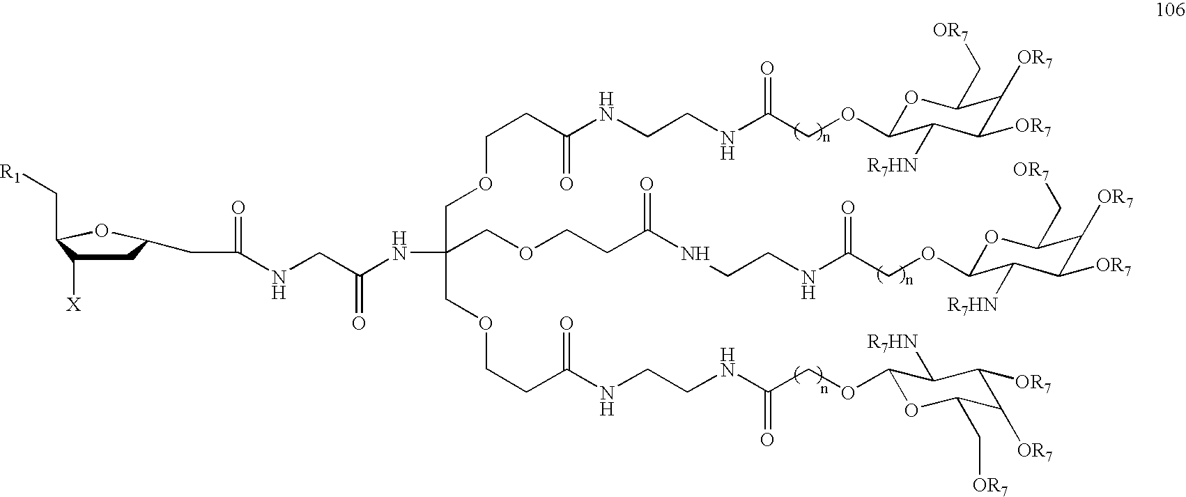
C1C([X])C(C[R1])OC1CC(NCC(NC(COCCC(NCCNC(COC1OC(C[OR7])C([OR7])C([OR7])C1[R7HN])=O)=O)(COCCC(NCCNC(COC1OC(C[OR7])C([OR7])C([OR7])C1[R7HN])=O)=O)COCCC(NCCNC(COC1OC(C[OR7])C([OR7])C([OR7])C1[R7HN])=O)=O)=O)=O
